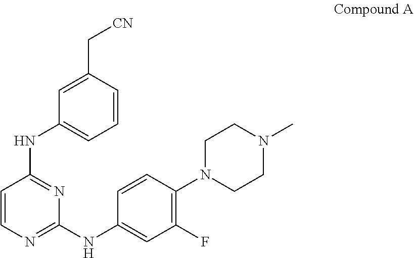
C1(NC2=NC(NC3=CC(F)=C(N4CCN(C)CC4)C=C3)=NC=C2)=CC=CC(C[CN])=C1
